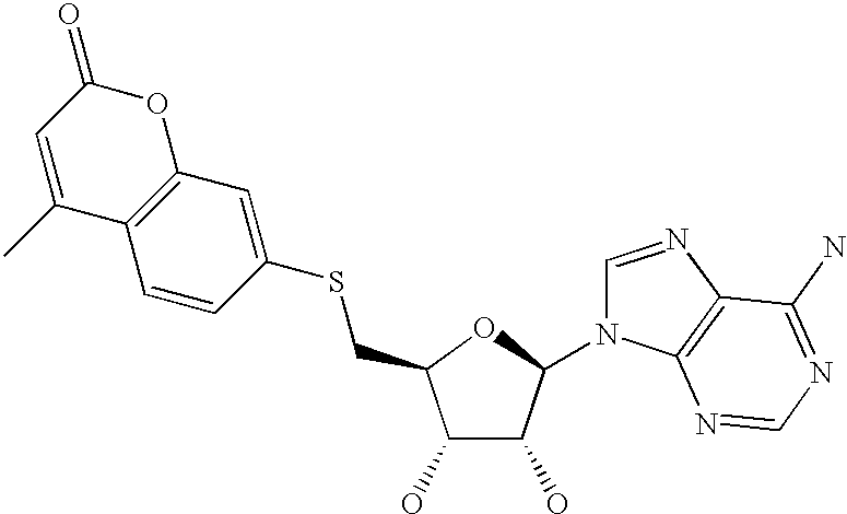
C1=NC2=C(N1C1C(O)C(O)C(CSC3=CC4=C(C=C3)C(C)=CC(=O)O4)O1)N=CN=C2N
